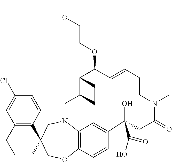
C12=C(CCCC13COC1=C4C=C(C=C1)C(O)(C(=O)O)CC(=O)N(C)CCC=CC(OCCOC)C1C(CN4C3)CC1)C=C(Cl)C=C2
